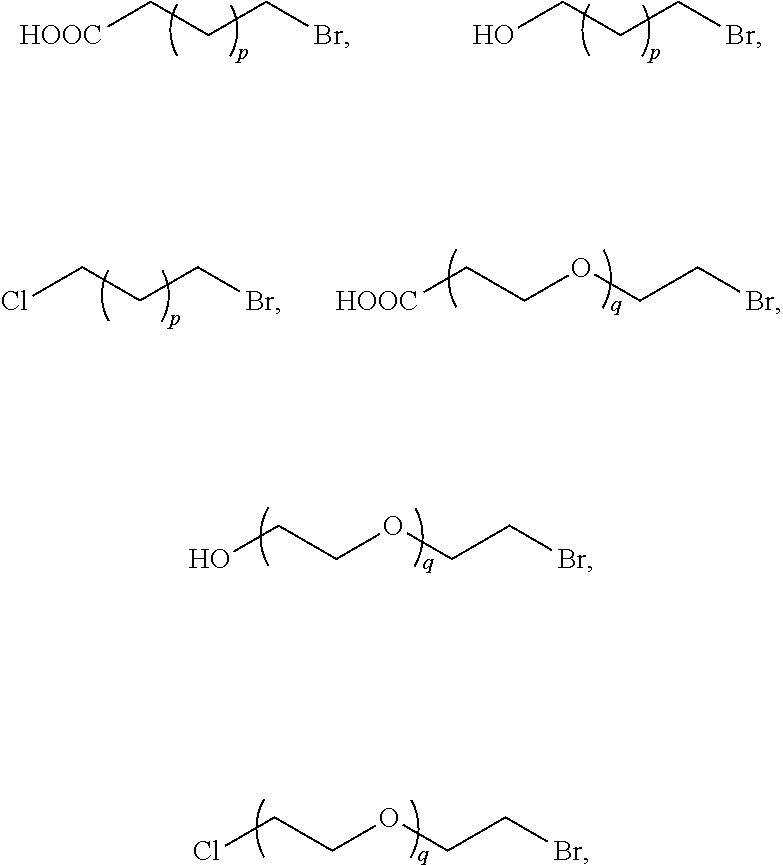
OCCOCCBr.ClCCOCCBr.[HOOC]CCCBr.OCCCBr.ClCCCBr.[HOOC]CCOCCBr
